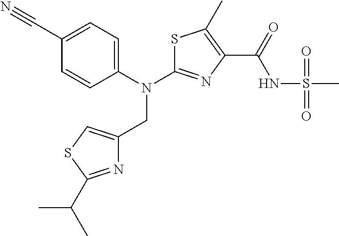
S1C(N(C2=CC=C(C#N)C=C2)CC2=CSC(C(C)C)=N2)=NC(C(=O)NS(C)(=O)=O)=C1C
